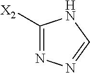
N1=C([X2])NC=N1
